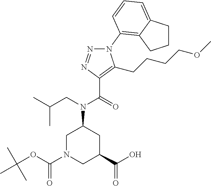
C(=O)(N(CC(C)C)C1CN(C(OC(C)(C)C)=O)CC(C(O)=O)C1)C1=C(CCCCOC)N(C2=C3C(=CC=C2)CCC3)N=N1
